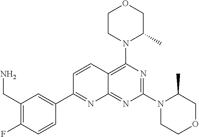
NCC1=C(F)C=CC(C2=NC3=NC(N4CCOCC4C)=NC(N4CCOCC4C)=C3C=C2)=C1
